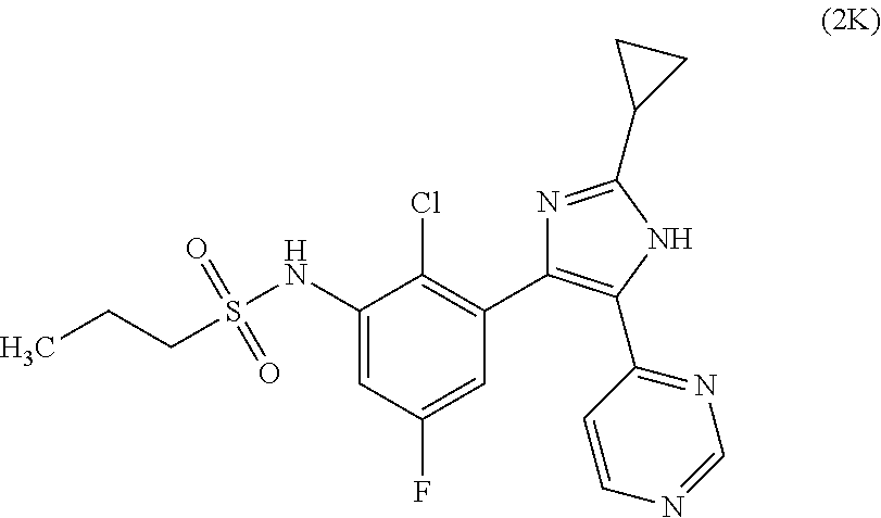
C1(NS(CCC)(=O)=O)=CC(F)=CC(C2=C(C3=NC=NC=C3)NC(C3CC3)=N2)=C1Cl
